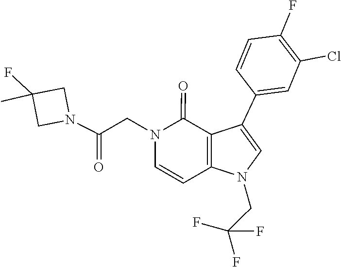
C1=CN(CC(N2CC(C)(F)C2)=O)C(=O)C2=C1N(CC(F)(F)F)C=C2C1=CC(Cl)=C(F)C=C1
